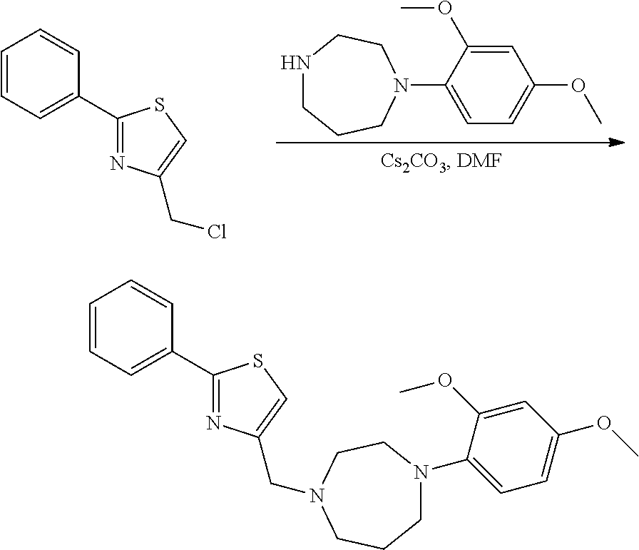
N1CCCN(C2=CC=C(OC)C=C2OC)CC1.C1=CC=C(C2=NC(CCl)=CS2)C=C1.C1=CC=C(C2=NC(CN3CCN(C4=CC=C(OC)C=C4OC)CCC3)=CS2)C=C1
